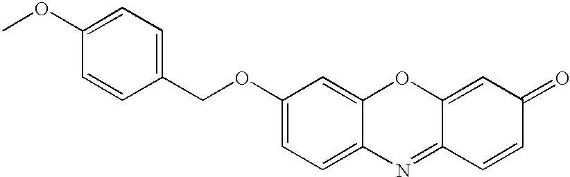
C(OC1=CC=C2C(=C1)OC1=CC(=O)C=CC1=N2)C1=CC=C(OC)C=C1
